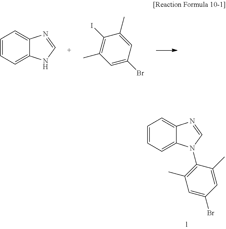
C1=C2C(=CC=C1)N(C1=C(C)C=C(Br)C=C1C)C=N2.C1=C2C(=CC=C1)NC=N2.C1(I)=C(C)C=C(Br)C=C1C
